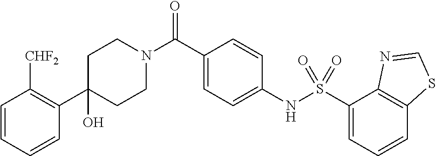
C1(O)(C2=C([CHF2])C=CC=C2)CCN(C(C2=CC=C(NS(C3=CC=CC4=C3N=CS4)(=O)=O)C=C2)=O)CC1
